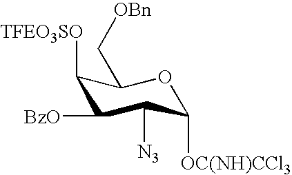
C1([TFEO3SO])C([BzO])C([N3])C([OC(NH)CCl3])OC1C[OBn]
